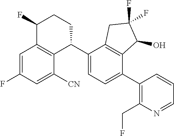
C1=C(F)C=C([CN])C2=C1C(F)CCC2C1=CC=C(C2=C(CF)N=CC=C2)C2=C1CC(F)(F)C2O
